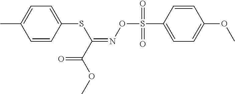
C1=CC(SC(=NOS(C2=CC=C(OC)C=C2)(=O)=O)C(OC)=O)=CC=C1C
